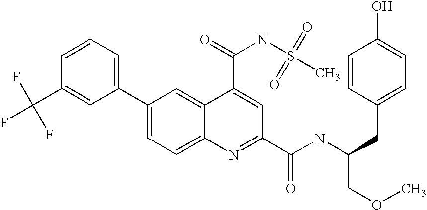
C1=CC(C(F)(F)F)=CC(C2=CC=C3C(=C2)C(C(=O)NS(C)(=O)=O)=CC(C(NC(CC2=CC=C(O)C=C2)COC)=O)=N3)=C1
